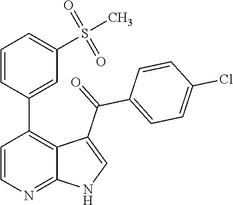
C1=CN=C2C(=C1C1=CC(S(=O)(=O)C)=CC=C1)C(C(=O)C1=CC=C(Cl)C=C1)=CN2
